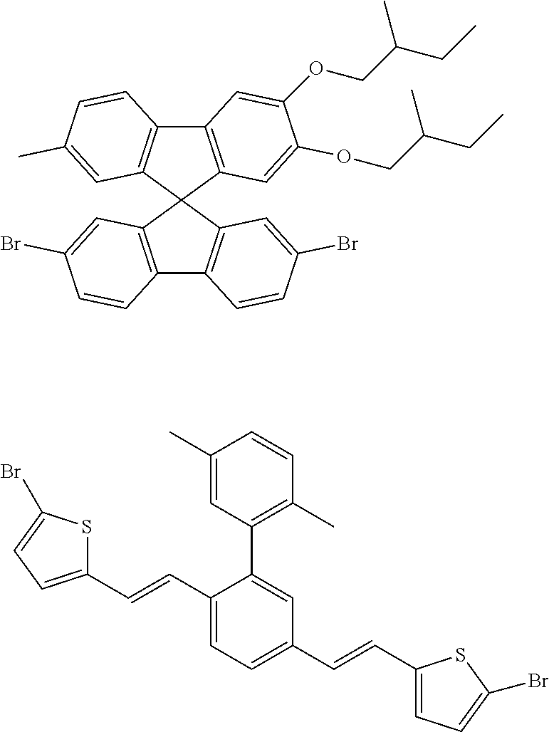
C12=C(C=C(Br)C=C1)C1(C3=C2C=CC(Br)=C3)C2=C(C3=C1C=C(C)C=C3)C=C(OCC(CC)C)C(OCC(C)CC)=C2.C1(C=CC2=CC=C(Br)S2)=CC=C(C=CC2=CC=C(Br)S2)C=C1C1=C(C)C=CC(C)=C1
